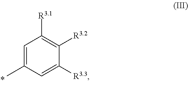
C1=C(C)C=C([R3.3])C([R3.2])=C1[R3.1]
